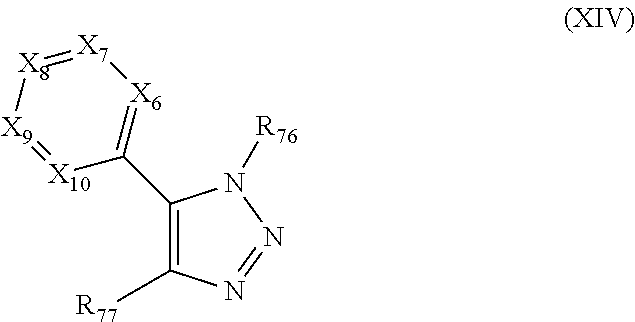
C1(C2=[X6][X7]=[X8][X9]=[X10]2)=C([R77])N=NN1[R76]
